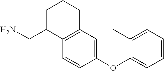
C1=CC(OC2=CC=CC=C2C)=CC2=C1C(CN)CCC2
